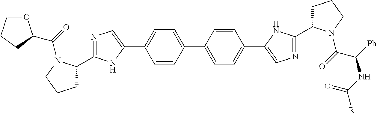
C1(C2=CC=C(C3=CN=C(C4CCCN4C(C(NC(=O)[R])[Ph])=O)N3)C=C2)=CC=C(C2=CN=C(C3CCCN3C(=O)C3OCCC3)N2)C=C1
